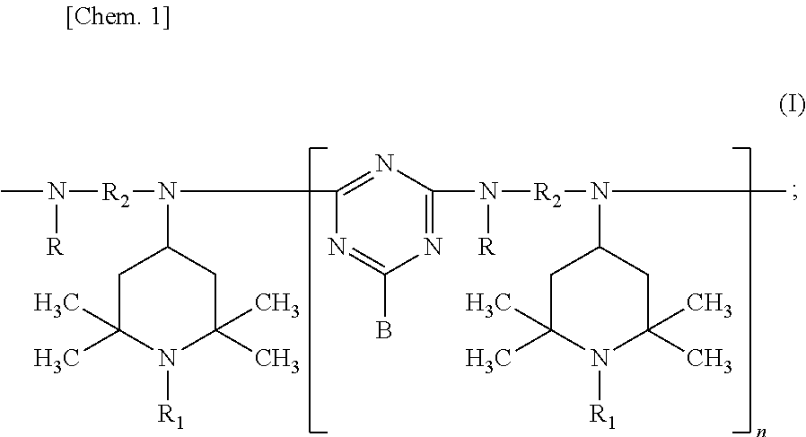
CN([R])[R2]N(C1=NC(N([R])[R2]N(C2CC(C)(C)N([R1])C(C)(C)C2)C)=NC(B)=N1)C1CC(C)(C)N([R1])C(C)(C)C1
